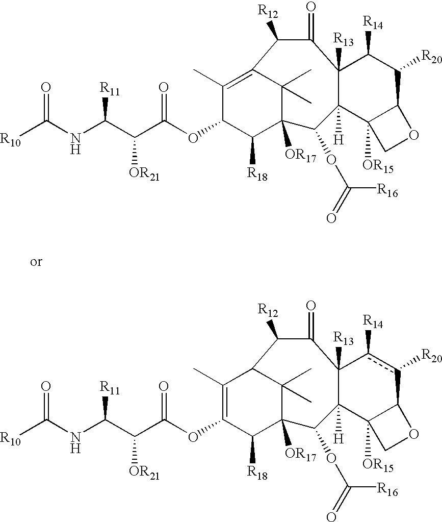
[R10]C(NC(C(C(OC1C([R18])C2([OR17])C(C)(C)C(=C1C)C([R12])C(=O)C1([R13])C([H])(C2OC(=O)[R16])C2([OR15])C(C([R20])C1[R14])OC2)=O)[OR21])[R11])=O.[R10]C(NC(C(C(OC1=C(C)C2C(C)(C)C([OR17])(C1[R18])C(OC(=O)[R16])C1([H])C3([OR15])C(c([R20])c([R14])C1([R13])C(=O)C2[R12])OC3)=O)[OR21])[R11])=O
